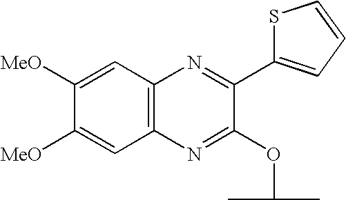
C1=C([MeO])C([MeO])=CC2=C1N=C(C1=CC=CS1)C(OC(C)C)=N2
